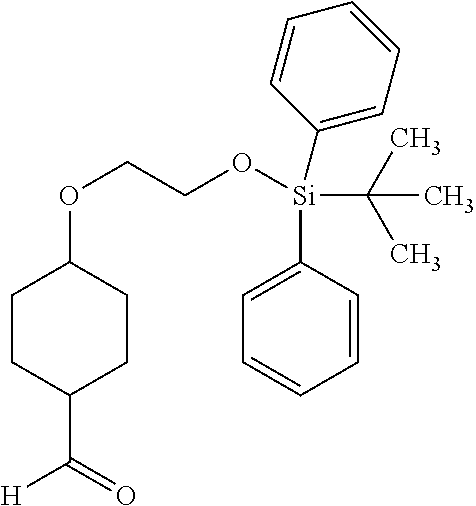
C1CC(C(=O)[H])CCC1OCCO[Si](C1=CC=CC=C1)(C(C)(C)C)C1=CC=CC=C1
